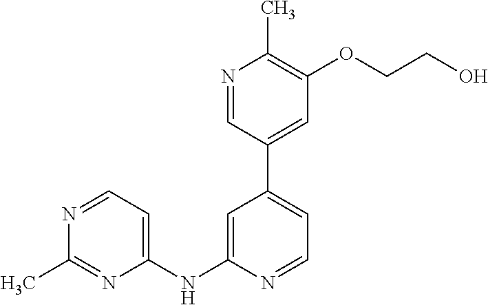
N1=CC(C2=CC=NC(NC3=CC=NC(C)=N3)=C2)=CC(OCCO)=C1C
